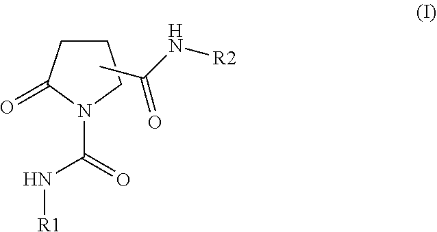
C1CC(=O)N(C(=O)N[R1])C1.CC(N[R2])=O
